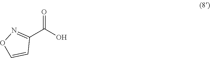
OC(C1=NOC=C1)=O
